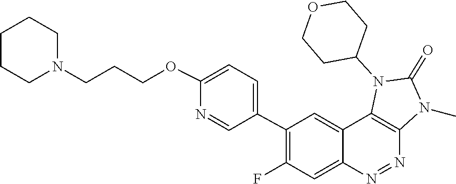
C1CC(N2C3=C(N(C)C2=O)N=NC2=CC(F)=C(C4=CC=C(OCCCN5CCCCC5)N=C4)C=C32)CCO1
